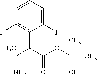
C1=CC=C(F)C(C(C(OC(C)(C)C)=O)(C)CN)=C1F
